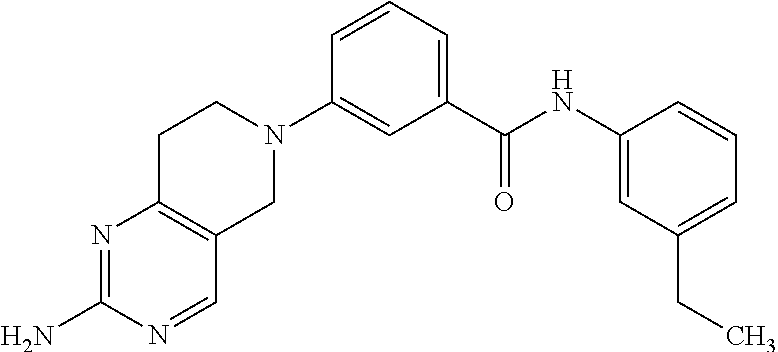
N1=C(N)N=CC2=C1CCN(C1=CC(C(NC3=CC(CC)=CC=C3)=O)=CC=C1)C2
